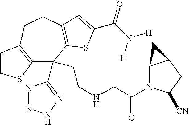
C12=C(CCC3=C(C1(C1=NNN=N1)CCNCC(=O)N1C4C(CC1[CN])C4)SC(C(N([H])[H])=O)=C3)C=CS2
